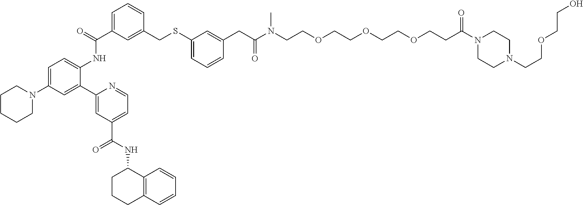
C1(CSC2=CC=CC(CC(N(CCOCCOCCOCCC(N3CCN(CCOCCO)CC3)=O)C)=O)=C2)=CC(C(=O)NC2=CC=C(N3CCCCC3)C=C2C2=CC(C(NC3CCCC4=C3C=CC=C4)=O)=CC=N2)=CC=C1
